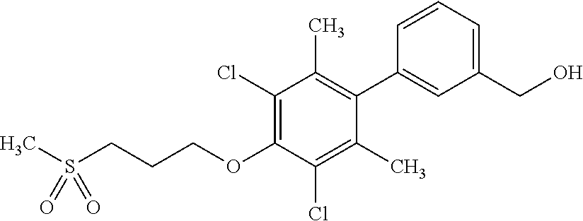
C1(Cl)=C(OCCCS(C)(=O)=O)C(Cl)=C(C)C(C2=CC(CO)=CC=C2)=C1C
